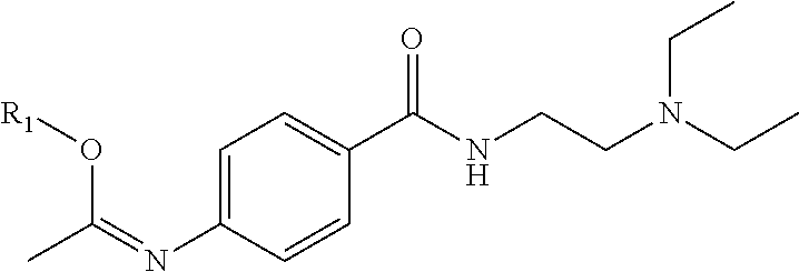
C1=C(N=C(C)O[R1])C=CC(C(NCCN(CC)CC)=O)=C1
